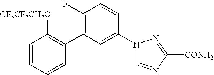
C1=CC=CC(C2=C(F)C=CC(N3C=NC([CONH2])=N3)=C2)=C1[CF3CF2CH2O]
